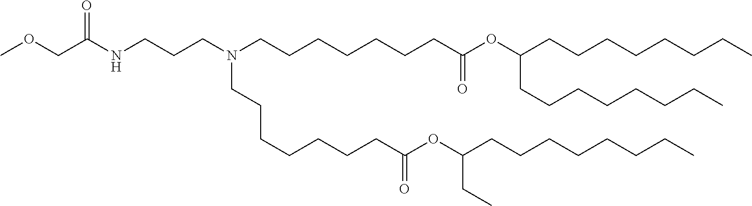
C(C(=O)OC(CC)CCCCCCCC)CCCCCCN(CCCCCCCC(=O)OC(CCCCCCCC)CCCCCCCC)CCCNC(COC)=O
